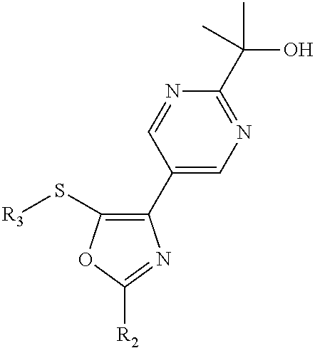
C1(C2=CN=C(C(O)(C)C)N=C2)=C(S[R3])OC([R2])=N1
